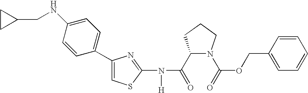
C1(C(=O)N(C2=NC(C3=CC=C(NCC4CC4)C=C3)=CS2)[H])N(C(=O)OCC2=CC=CC=C2)CCC1
